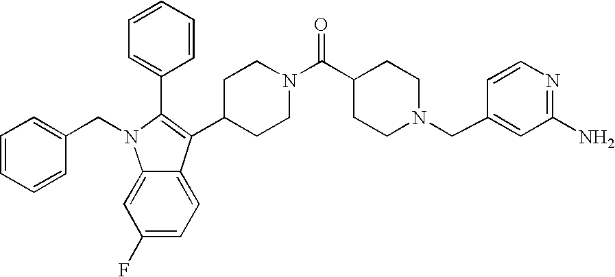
C1(F)=CC=C2C(=C1)N(CC1=CC=CC=C1)C(C1=CC=CC=C1)=C2C1CCN(C(C2CCN(CC3=CC(N)=NC=C3)CC2)=O)CC1
